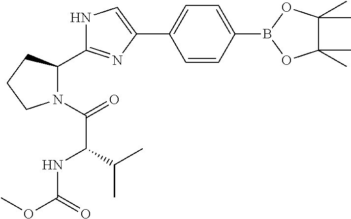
C1=CC(B2OC(C)(C)C(C)(C)O2)=CC=C1C1=CNC(C2N(C(=O)C(NC(OC)=O)C(C)C)CCC2)=N1
